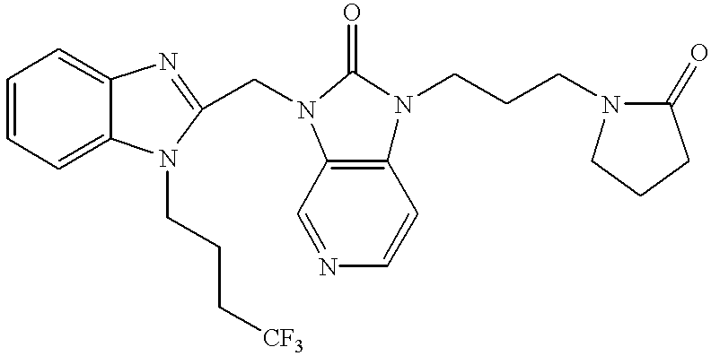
C1=CC=C2C(=C1)N=C(CN1C(=O)N(CCCN3C(=O)CCC3)C3=C1C=NC=C3)N2CCC[CF3]
